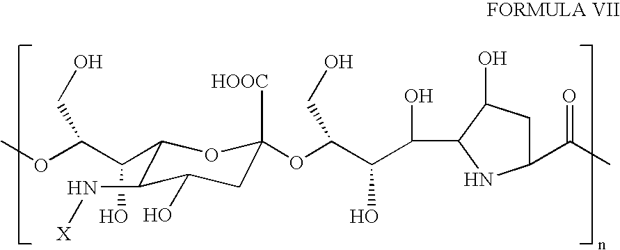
C(O)(C(OC)CO)C1C(N[X])C(O)CC([HOOC])(OC(C(O)C(C2NC(C(C)=O)CC2O)O)CO)O1
